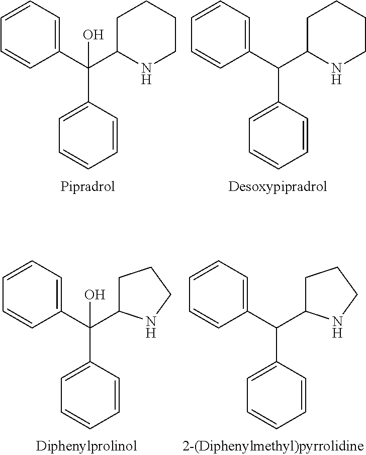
C1=CC=C(C(C2NCCCC2)(C2=CC=CC=C2)O)C=C1.C1=CC=C(C(C2NCCCC2)C2=CC=CC=C2)C=C1.C1=CC=C(C(C2CCCN2)(C2=CC=CC=C2)O)C=C1.C1=CC=C(C(C2CCCN2)C2=CC=CC=C2)C=C1
